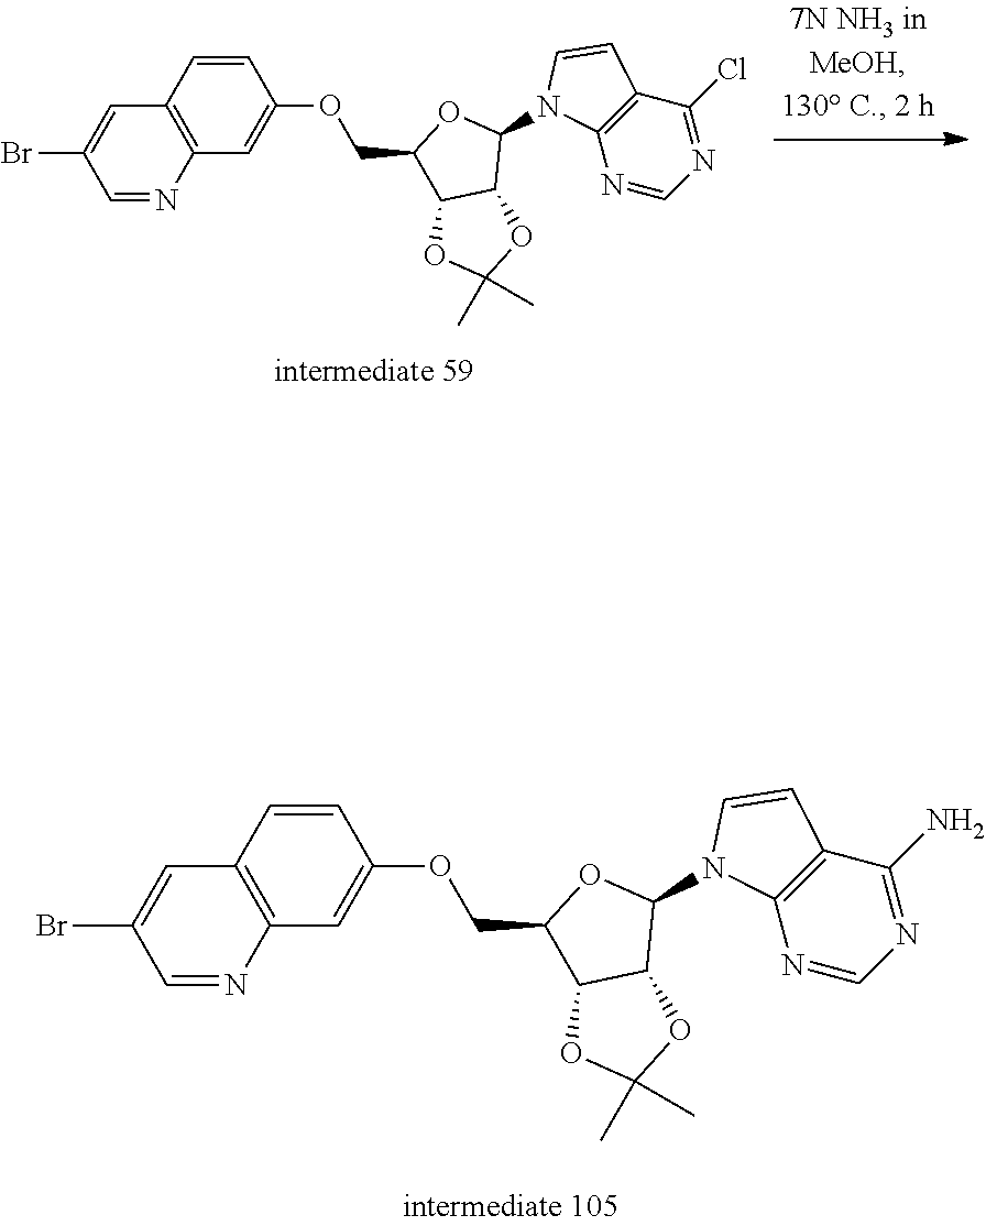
C12=C(C=C(OCC3C4C(C(N5C6=C(C(N)=NC=N6)C=C5)O3)OC(C)(C)O4)C=C1)N=CC(Br)=C2.C12=C(C=C(OCC3C4C(C(N5C6=C(C(Cl)=NC=N6)C=C5)O3)OC(C)(C)O4)C=C1)N=CC(Br)=C2
